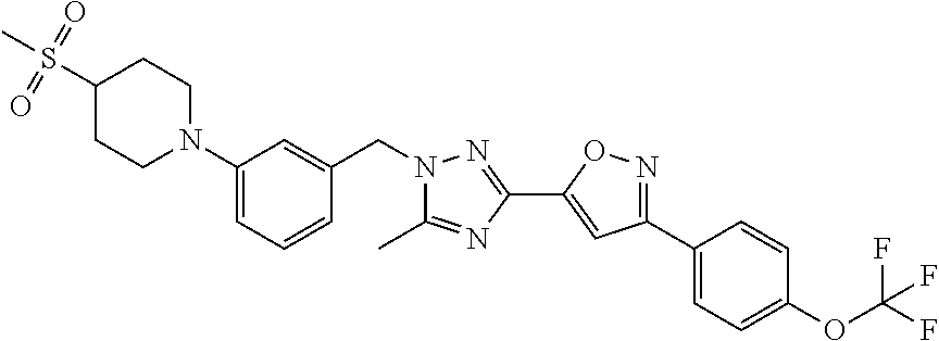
N1=C(C2=CC=C(OC(F)(F)F)C=C2)C=C(C2=NN(CC3=CC(N4CCC(S(C)(=O)=O)CC4)=CC=C3)C(C)=N2)O1
